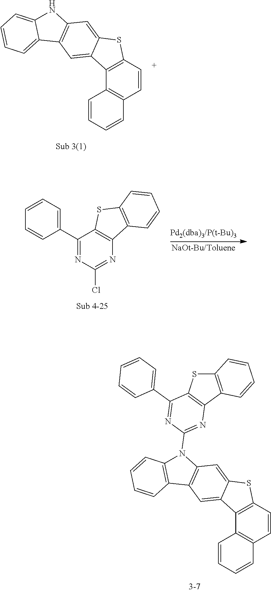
C1=C2C(=CC=C1)C1=C(N2)C=C2C(=C1)C1=C(S2)C=CC2=C1C=CC=C2.N1=C(Cl)N=C(C2=CC=CC=C2)C2=C1C1=C(S2)C=CC=C1.C12=C(N=C(N3C4=C(C=C5C6=C(C=CC7=C6C=CC=C7)SC5=C4)C4=C3C=CC=C4)N=C1C1=CC=CC=C1)C1=C(S2)C=CC=C1
